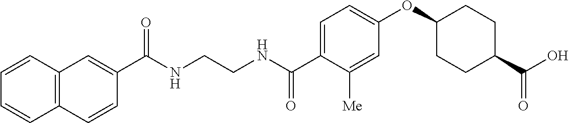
C1(C(NCCNC(C2=CC=C(OC3CCC(C(O)=O)CC3)C=C2[Me])=O)=O)=CC2=C(C=C1)C=CC=C2
